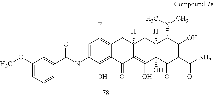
C1(OC)=CC=CC(C(NC2=CC(F)=C3C(=C2O)C(=O)C2=C(O)C4(O)C([H])(CC2([H])C3)C(N(C)C)C(O)=C(C(N)=O)C4=O)=O)=C1
